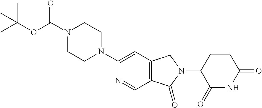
C12=C(C(=O)N(C3C(=O)NC(=O)CC3)C1)C=NC(N1CCN(C(OC(C)(C)C)=O)CC1)=C2
